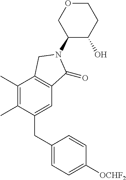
C1(C)=C(C)C(CC2=CC=C([OCHF2])C=C2)=CC2=C1CN(C1C(O)CCOC1)C2=O
